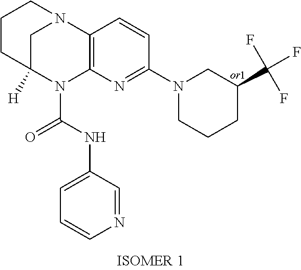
C1CC2([H])CN(C1)C1=C(N2C(NC2=CC=CN=C2)=O)N=C(N2CCCC(C(F)(F)F)C2)C=C1
